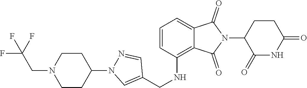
C1(=O)NC(=O)CCC1N1C(=O)C2=CC=CC(NCC3=CN(C4CCN(CC(F)(F)F)CC4)N=C3)=C2C1=O
